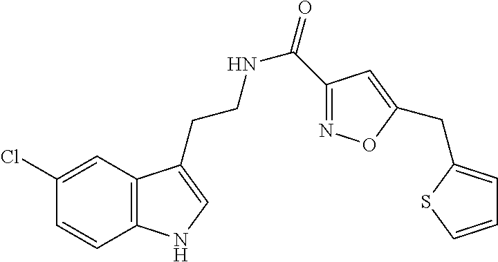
C12=C(C=C(Cl)C=C1)C(CCNC(=O)C1=NOC(CC3=CC=CS3)=C1)=CN2
